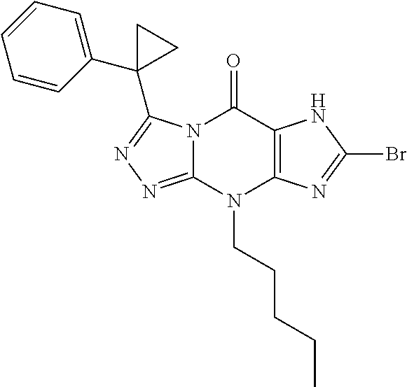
N12C(=NN=C1C1(C3=CC=CC=C3)CC1)N(CCCCC)C1=C(C2=O)NC(Br)=N1
